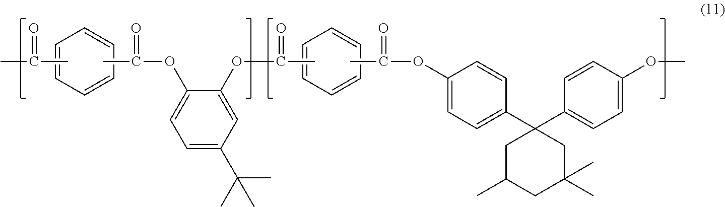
CC(=O)C.C1=CC=CC=C1.C(=O)(C)OC1=CC=C(C(C)(C)C)C=C1OC(C)=O.C1=CC=CC=C1.C(=O)(C)OC1=CC=C(C2(C3=CC=C(OC)C=C3)CC(C)CC(C)(C)C2)C=C1
